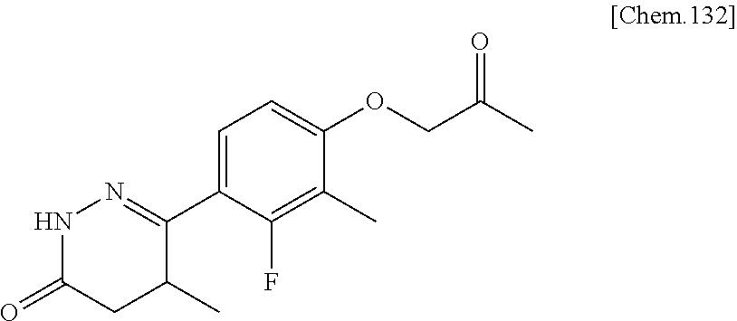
C1(C2=NNC(=O)CC2C)=CC=C(OCC(C)=O)C(C)=C1F
